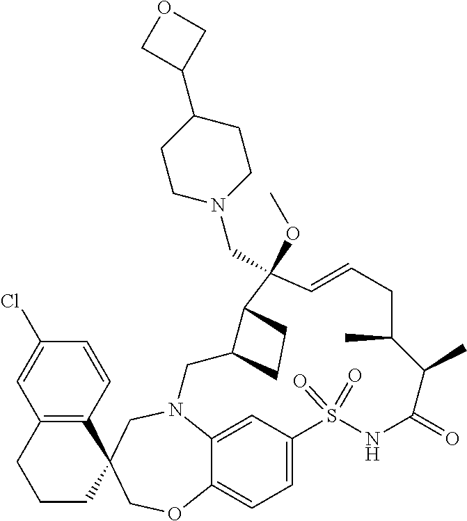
N12C3=CC(=CC=C3OCC3(C4=C(C=C(Cl)C=C4)CCC3)C1)S(=O)(=O)NC(=O)C(C)C(C)CC=CC(OC)(CN1CCC(C3COC3)CC1)C1C(C2)CC1
